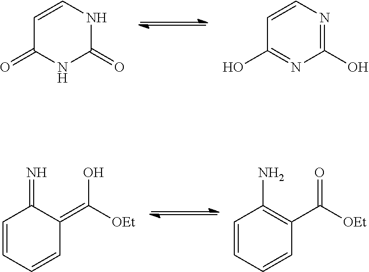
C1=CNC(=O)NC1=O.C1=CN=C(O)N=C1O.C1=CC=CC(=C(O)[OEt])C1=N.C1=CC=CC(C(=O)[OEt])=C1N
